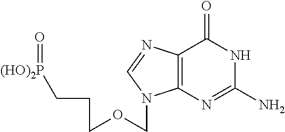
[(HO)2P](=O)CCCOCN1C2=C(N=C1)C(=O)NC(N)=N2
